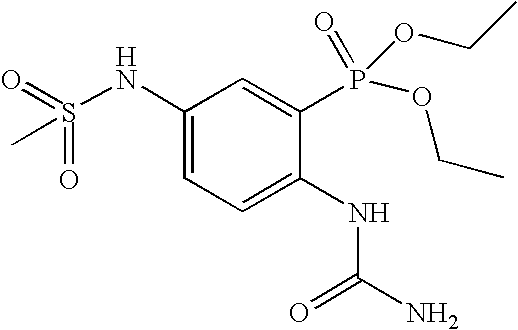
C1(NS(=O)(=O)C)=CC=C(NC(N)=O)C(P(=O)(OCC)OCC)=C1
